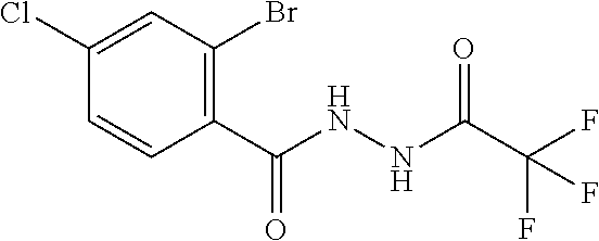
C1(Cl)=CC(Br)=C(C(NNC(=O)C(F)(F)F)=O)C=C1
